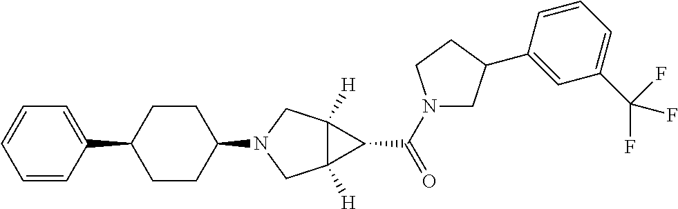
C12([H])C([H])(CN(C3CCC(C4=CC=CC=C4)CC3)C1)C2C(=O)N1CC(C2=CC(C(F)(F)F)=CC=C2)CC1
